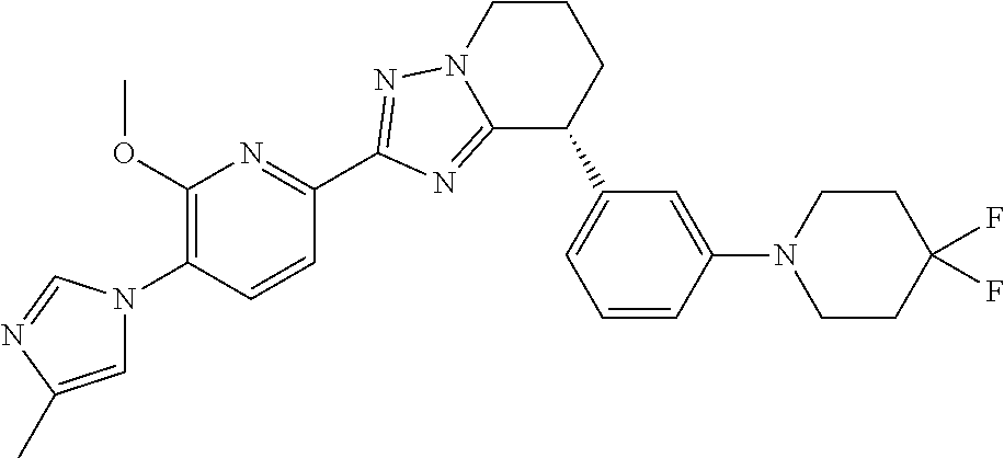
C12=NC(C3=NC(OC)=C(N4C=C(C)N=C4)C=C3)=NN1CCCC2C1=CC=CC(N2CCC(F)(F)CC2)=C1
